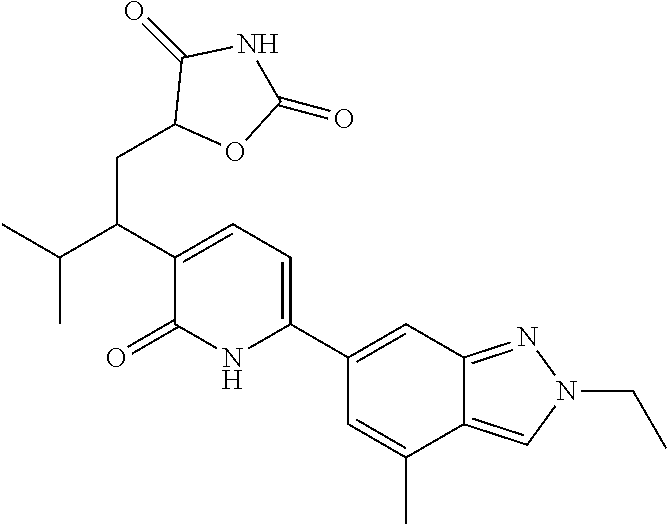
C1(C2=CC=C(C(C(C)C)CC3OC(=O)NC3=O)C(=O)N2)=CC2=NN(CC)C=C2C(C)=C1
